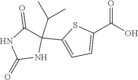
OC(C1=CC=C(C2(C(C)C)C(=O)NC(=O)N2)S1)=O
